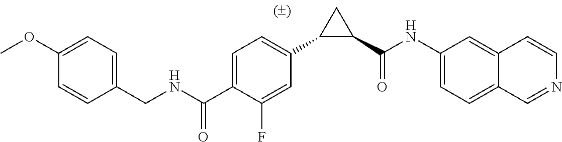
C1=C(C(NCC2=CC=C(OC)C=C2)=O)C(F)=CC(C2C(C(NC3=CC=C4C=NC=CC4=C3)=O)C2)=C1
